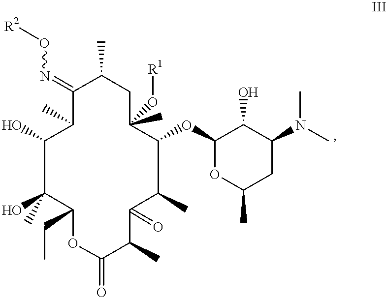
C1(=NO[R2])C(C)C(O)C(O)(C)C(CC)OC(=O)C(C)C(=O)C(C)C(OC2OC(C)CC(N(C)C)C2O)C(C)(O[R1])CC1C
